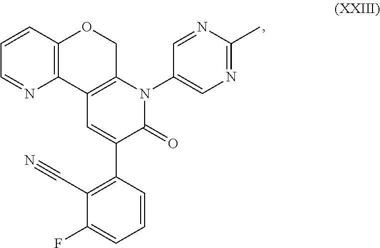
C1=CC2=C(N=C1)C1=C(CO2)N(C2=CN=C(C)N=C2)C(=O)C(C2=C(C#N)C(F)=CC=C2)=C1
